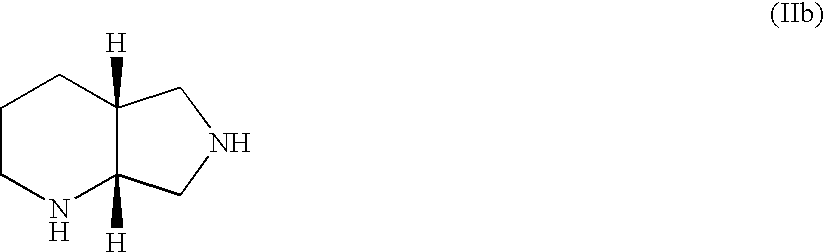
C1CNC2([H])C([H])(C1)CNC2
